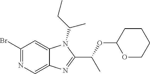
C1(Br)=NC=C2C(=C1)N(C(CC)C)C(C(C)OC1CCCCO1)=N2
